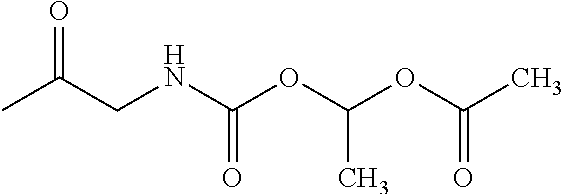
CC(CNC(OC(OC(C)=O)C)=O)=O
